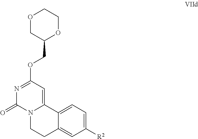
C1([R2])=CC=C2C(=C1)CCN1C2=CC(OCC2OCCOC2)=NC1=O
